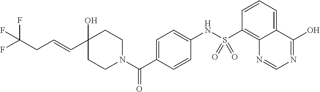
C1CN(C(C2=CC=C(NS(C3=C4C(=CC=C3)C(O)=NC=N4)(=O)=O)C=C2)=O)CCC1(O)C=CCC(F)(F)F
